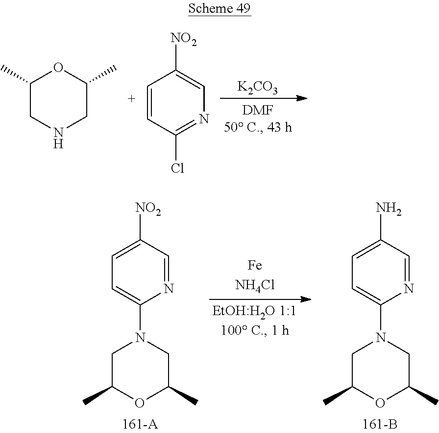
[K2CO3].C1(C)CNCC(C)O1.C1=CC(Cl)=NC=C1[NO2].C1=C([NO2])C=NC(N2CC(C)OC(C)C2)=C1.C1=C(N)C=NC(N2CC(C)OC(C)C2)=C1
